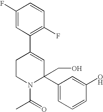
C1(F)=CC(C2=CC(CO)(C3=CC=CC(O)=C3)N(C(=O)C)CC2)=C(F)C=C1
